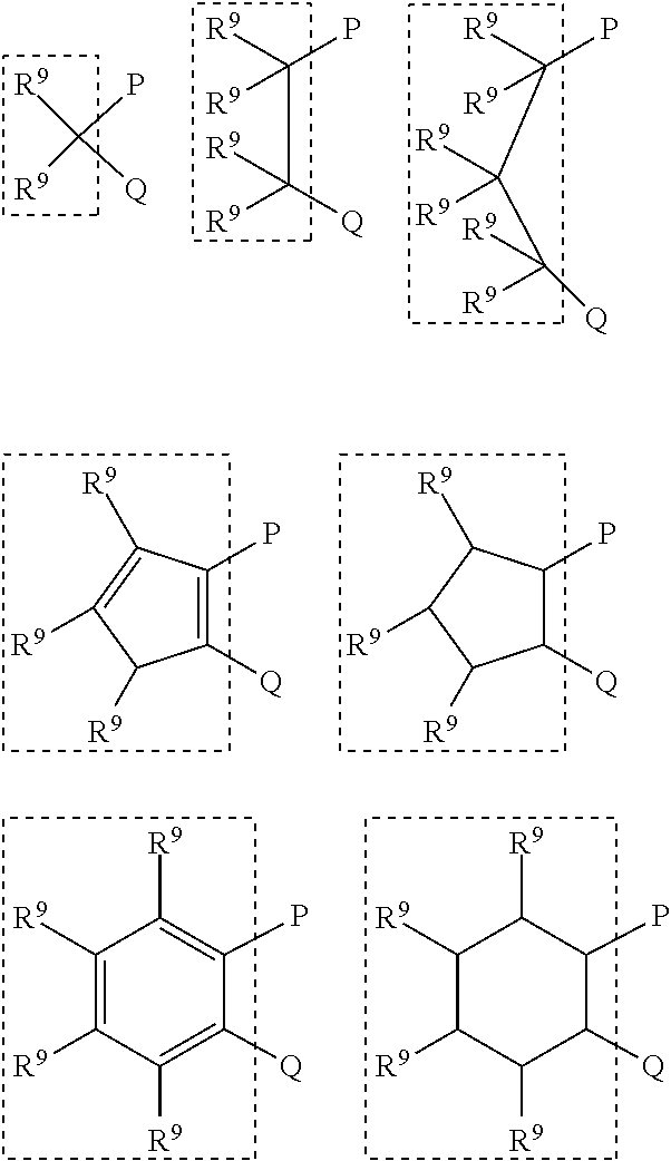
C1([Q])=C(P)C([R9])=C([R9])C1[R9].C1([Q])C(P)C([R9])C([R9])C1[R9].C1([R9])=C([R9])C([R9])=C([Q])C(P)=C1[R9].C1([R9])C([R9])C([R9])C([Q])C(P)C1[R9].[R9]C(P)([R9])[Q].C(C([Q])([R9])[R9])(P)([R9])[R9].C(C([R9])([R9])C([R9])([R9])[Q])(P)([R9])[R9]
